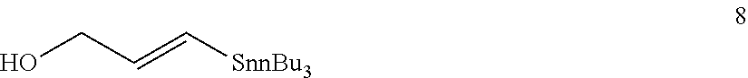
OCC=C[SnnBu3]
